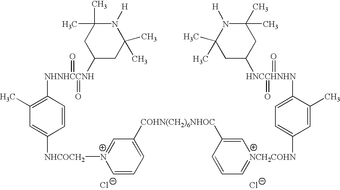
[Cl-].[NHNHCCNH](C1=C(C)C=C([NHCOCH2][N+]2=CC([COHN(CH2)6NHOC]C3=C[NCH2COHN](C4=CC=C([HNCCHNHN](=O)(C5CC(C)(C)N([H])C(C)(C)C5)=O)C(C)=C4)=CC=C3)=CC=C2)C=C1)(=O)(=O)C1CC(C)(C)N([H])C(C)(C)C1.[Cl-]
